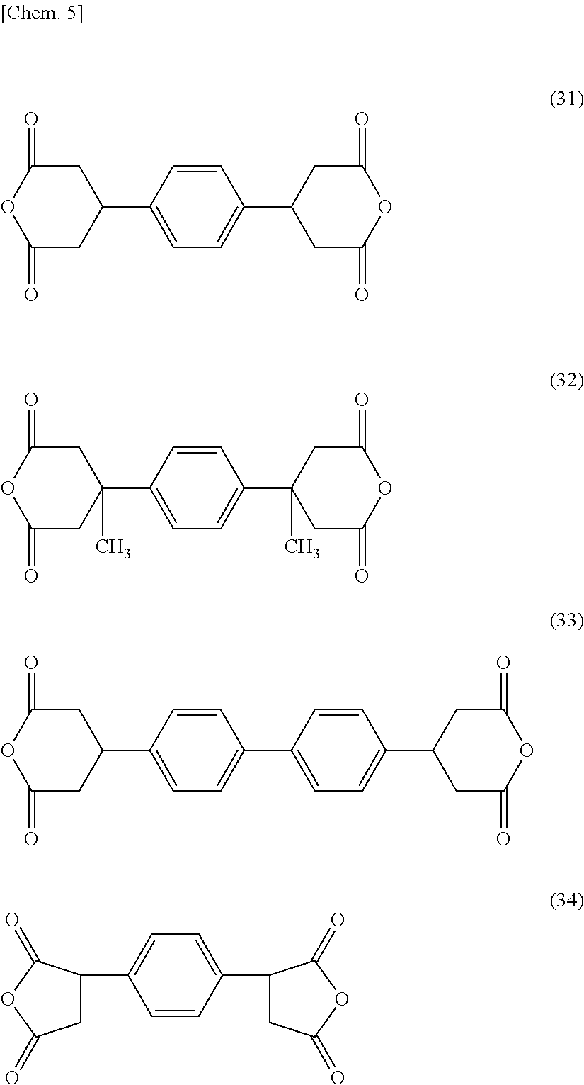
C1(=O)CC(C2=CC=C(C3CC(=O)OC(=O)C3)C=C2)CC(=O)O1.C1(=O)CC(C)(C2=CC=C(C3(C)CC(=O)OC(=O)C3)C=C2)CC(=O)O1.C1(=O)CC(C2=CC=C(C3=CC=C(C4CC(=O)OC(=O)C4)C=C3)C=C2)CC(=O)O1.C1(C2=CC=C(C3CC(=O)OC3=O)C=C2)CC(=O)OC1=O
